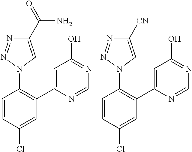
C1=CC(Cl)=CC(C2=CC(O)=NC=N2)=C1N1C=C(C(=O)N)N=N1.C1=CC(Cl)=CC(C2=CC(O)=NC=N2)=C1N1C=C([CN])N=N1
